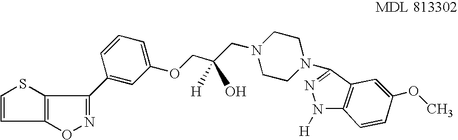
O1N=C(C2=CC(OCC(CN3CCN(C4=NN([H])C5=C4C=C(OC)C=C5)CC3)(O)[H])=CC=C2)C2=C1C=CS2
